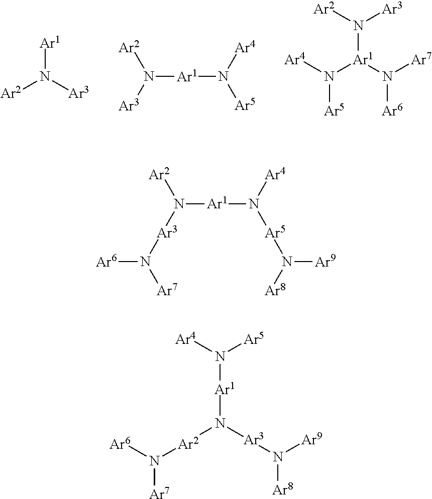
[Ar2]N([Ar3])[Ar1].N([Ar1]N([Ar5])[Ar4])([Ar3])[Ar2].[Ar4]N([Ar1](N([Ar7])[Ar6])N([Ar2])[Ar3])[Ar5].N([Ar1]N([Ar5]N([Ar8])[Ar9])[Ar4])([Ar3]N([Ar6])[Ar7])[Ar2].[Ar1](N([Ar5])[Ar4])N([Ar3]N([Ar8])[Ar9])[Ar2]N([Ar6])[Ar7]
